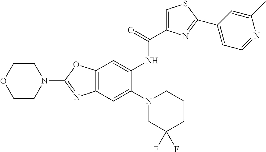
C12=C(C=C(N3CC(F)(F)CCC3)C(NC(C3=CSC(C4=CC=NC(C)=C4)=N3)=O)=C1)N=C(N1CCOCC1)O2
